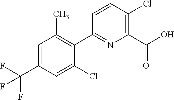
C1(C2=C(C)C=C(C(F)(F)F)C=C2Cl)=NC(C(O)=O)=C(Cl)C=C1
